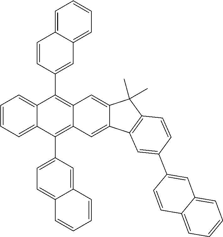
C1=CC=C2C(=C1)C(C1=CC3=CC=CC=C3C=C1)=C1C(=C2C2=CC=C3C(=C2)C=CC=C3)C=C2C(=C1)C(C)(C)C1=C2C=C(C2=CC3=CC=CC=C3C=C2)C=C1
